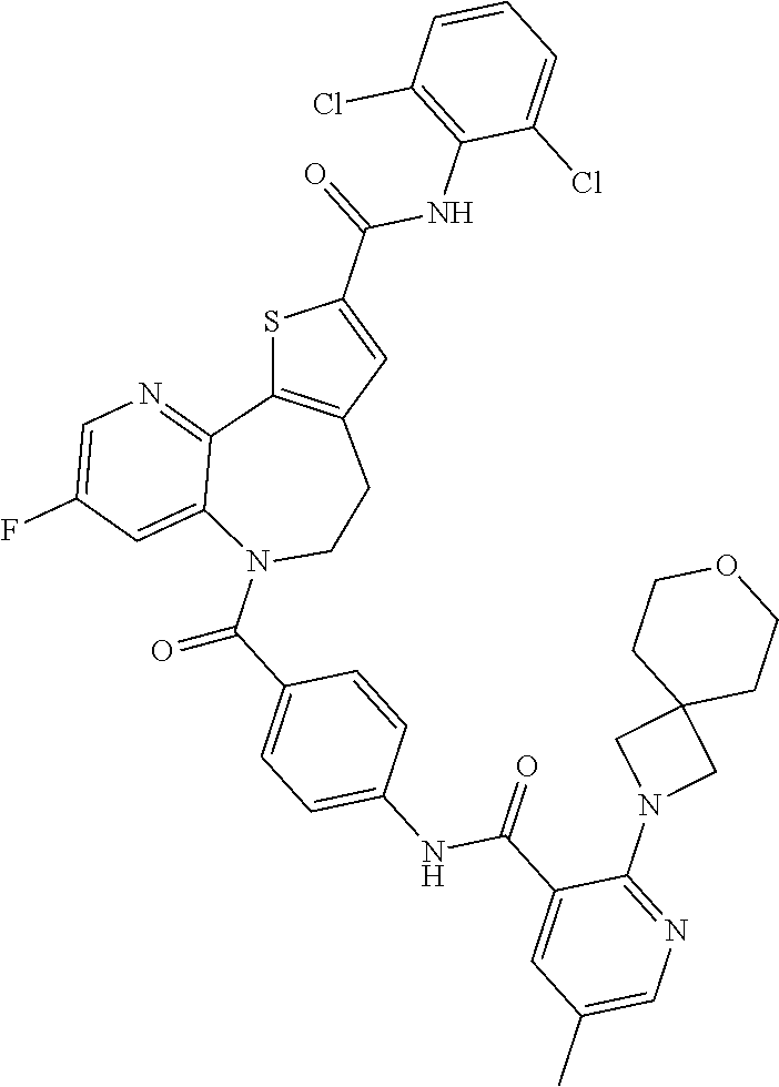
S1C2=C(C=C1C(NC1=C(Cl)C=CC=C1Cl)=O)CCN(C(=O)C1=CC=C(NC(=O)C3=CC(C)=CN=C3N3CC4(C3)CCOCC4)C=C1)C1=CC(F)=CN=C21
